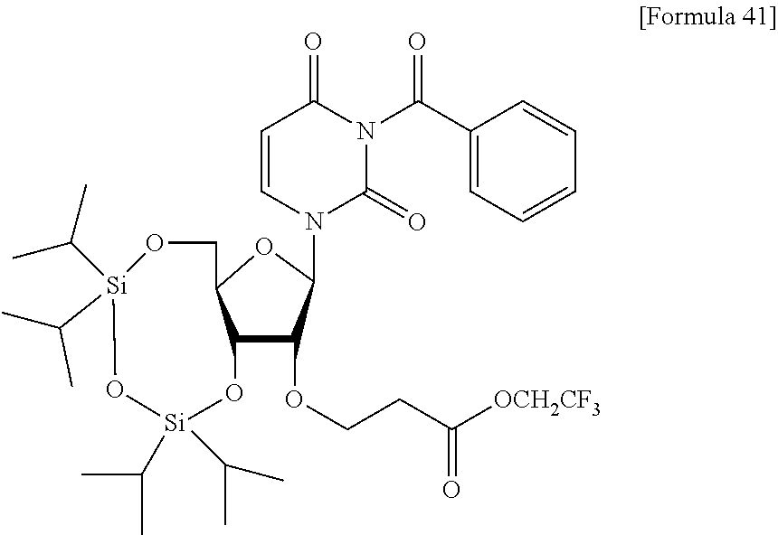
C1=CN(C2C(OCCC([OCH2CF3])=O)C3C(O2)CO[Si](C(C)C)(C(C)C)O[Si](C(C)C)(C(C)C)O3)C(=O)N(C(C2=CC=CC=C2)=O)C1=O
